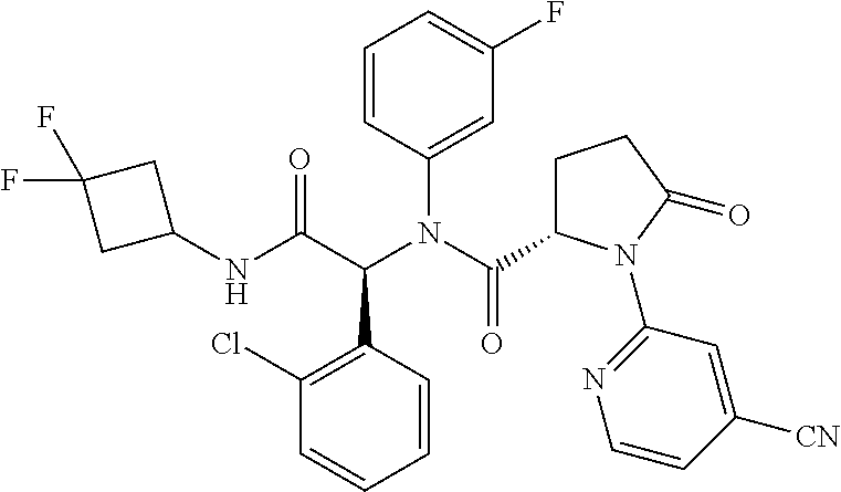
C1=CC(C(C(NC2CC(F)(F)C2)=O)N(C2=CC(F)=CC=C2)C(=O)C2CCC(=O)N2C2=NC=CC([CN])=C2)=C(Cl)C=C1
